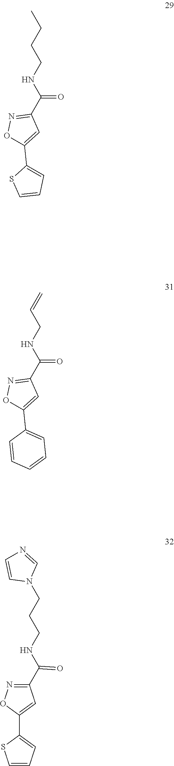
C(=O)(C1=NOC(C2=CC=CS2)=C1)NCCCC.C(=O)(C1=NOC(C2=CC=CC=C2)=C1)NCC=C.C(=O)(C1=NOC(C2=CC=CS2)=C1)NCCCN1C=NC=C1
